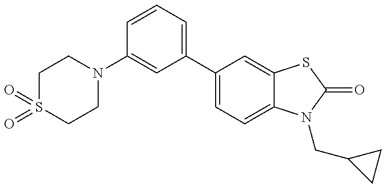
C1(N2CCS(=O)(=O)CC2)=CC(C2=CC=C3C(=C2)SC(=O)N3CC2CC2)=CC=C1
